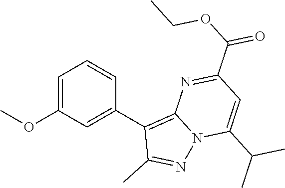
C1=C(OC)C=C(C2=C3N(N=C2C)C(C(C)C)=CC(C(OCC)=O)=N3)C=C1
